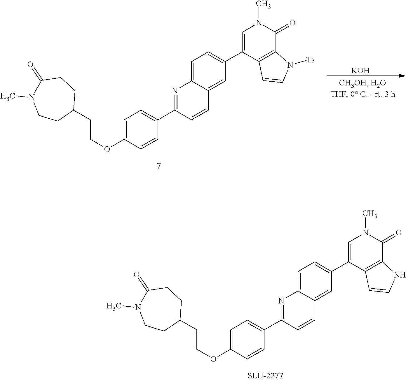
C1=C(OCCC2CCC(=O)N(C)CC2)C=CC(C2=NC3=CC=C(C4=CN(C)C(=O)C5=C4C=CN5)C=C3C=C2)=C1.C1=C(OCCC2CCC(=O)N(C)CC2)C=CC(C2=NC3=CC=C(C4=CN(C)C(=O)C5=C4C=CN5[Ts])C=C3C=C2)=C1.[KOH]
